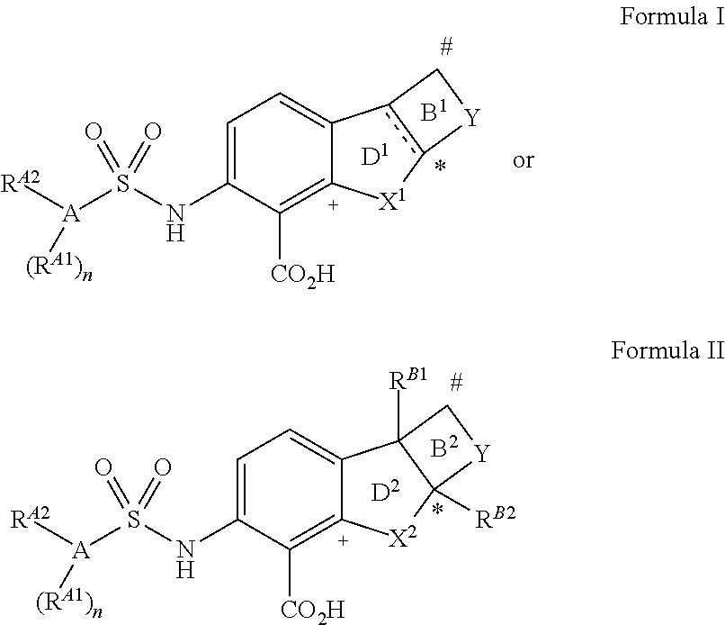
C1=C(NS([A]([RA2])[(RA1)n])(=O)=O)C([CO2H])=[C+]2C(=C1)C1([RB1])C([RB2])([X2]2)[Y]C1.C1=C(NS([A]([RA2])[(RA1)n])(=O)=O)C([CO2H])=[C+]2C(=C1)c1c([X1]2)[Y]C1
